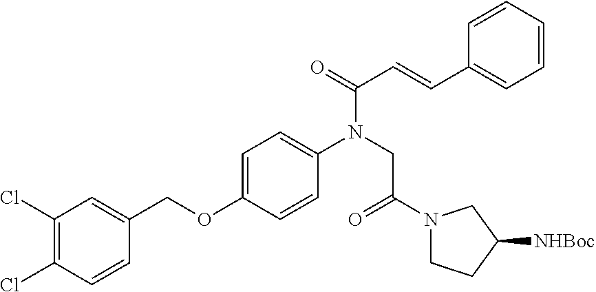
C1=CC=CC=C1C=CC(N(CC(N1CCC([NHBoc])C1)=O)C1=CC=C(OCC2=CC(Cl)=C(Cl)C=C2)C=C1)=O
